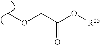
COCC(O[R25])=O
